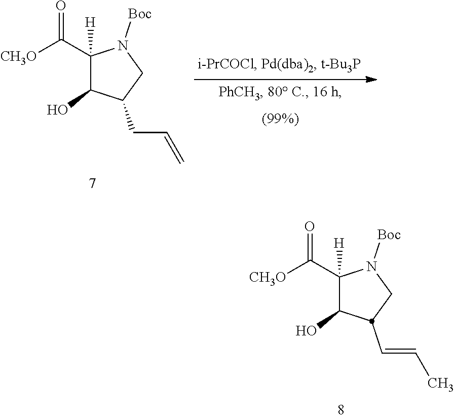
C1(C([CH3O])=O)([H])C(O)C(CC=C)CN1[Boc].C1(C([CH3O])=O)([H])C(O)C(C=CC)CN1[Boc]
